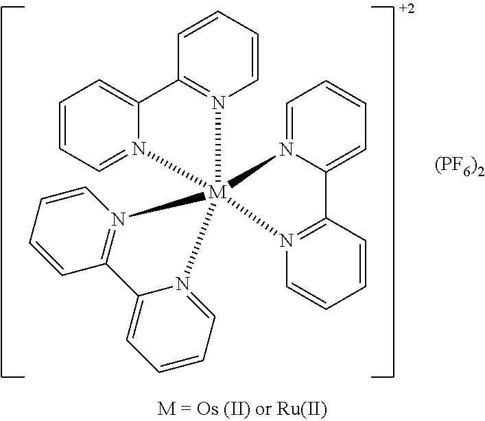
C1=CC=CC2=N1[M]13(N4=CC=CC=C24)(N2=CC=CC=C2C2=N1C=CC=C2)N1=C(C=CC=C1)C1=CC=CC=N31.[(PF6)2]
